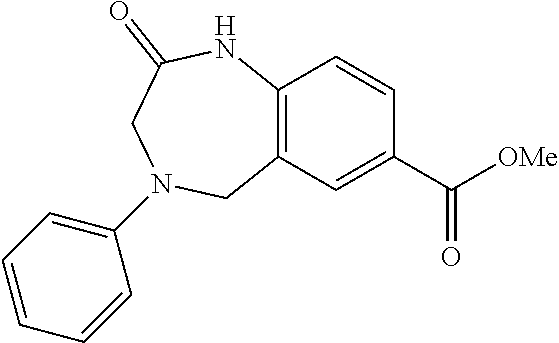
C12=C(C=C(C([OMe])=O)C=C1)CN(C1=CC=CC=C1)CC(=O)N2
